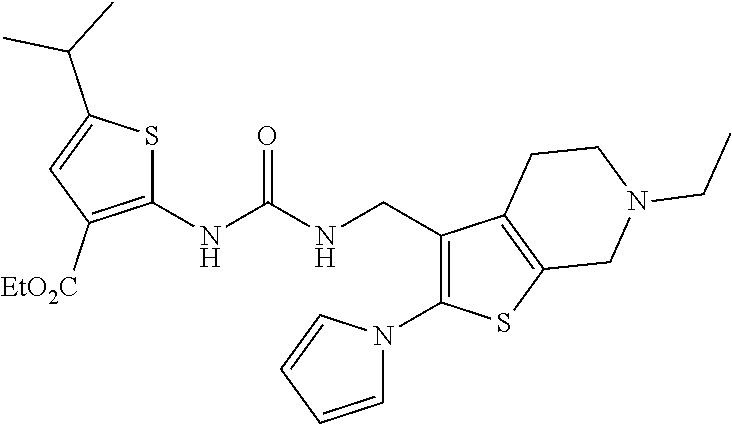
C1(CNC(NC2=C([EtO2C])C=C(C(C)C)S2)=O)=C(N2C=CC=C2)SC2=C1CCN(CC)C2
